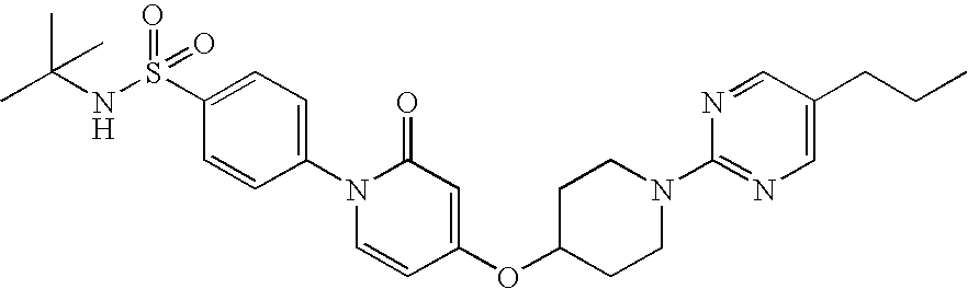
C1=CC(N2C=CC(OC3CCN(C4=NC=C(CCC)C=N4)CC3)=CC2=O)=CC=C1S(NC(C)(C)C)(=O)=O.[H]
